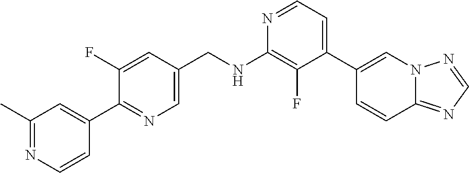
N1=CC=C(C2=CN3C(=NC=N3)C=C2)C(F)=C1NCC1=CN=C(C2=CC(C)=NC=C2)C(F)=C1
